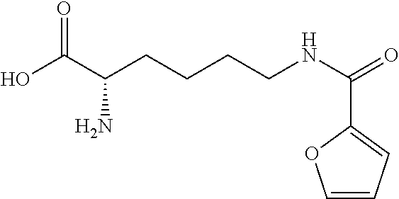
C(CCNC(=O)C1=CC=CO1)CC(C(O)=O)N
